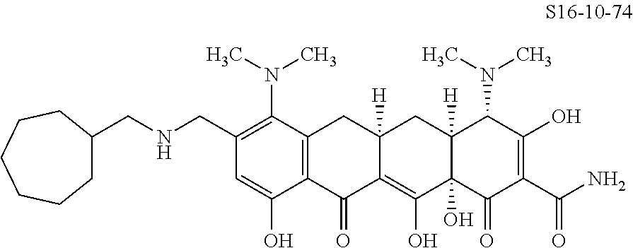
C1(CNCC2CCCCCC2)=C(N(C)C)C2=C(C(O)=C1)C(=O)C1=C(O)C3(O)C([H])(CC1([H])C2)C(N(C)C)C(O)=C(C(N)=O)C3=O
